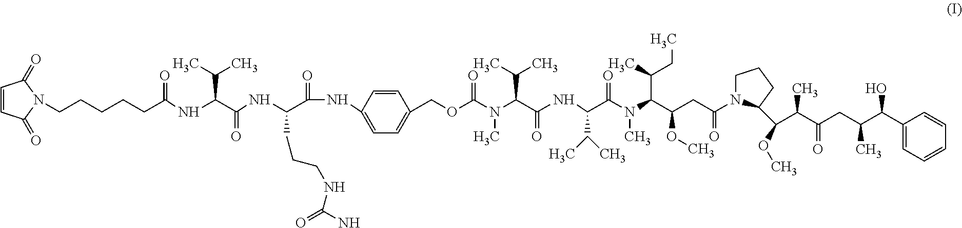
N(C(C(=O)NC1=CC=C(COC(N(C(C(NC(C(N(C(C(CC(=O)N2CCCC2C(C(C(CC(C(C2=CC=CC=C2)O)C)=O)C)OC)OC)C(C)CC)C)=O)C(C)C)=O)C(C)C)C)=O)C=C1)CCCNC(=O)N)C(C(NC(CCCCCN1C(=O)C=CC1=O)=O)C(C)C)=O
